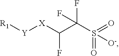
[R1][Y][X]C(C(S(=O)(=O)[O-])(F)F)F
